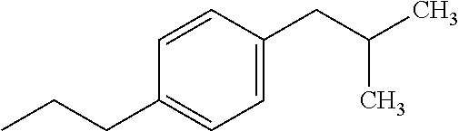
C1=C(CC(C)C)C=CC(CCC)=C1
